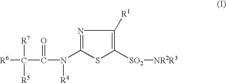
C1([SO2][NR2R3])=C([R1])N=C(N(C(=O)C([R7])([R5])[R6])[R4])S1
